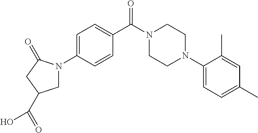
C1=C(N2CC(C(=O)O)CC2=O)C=CC(C(N2CCN(C3=CC=C(C)C=C3C)CC2)=O)=C1
